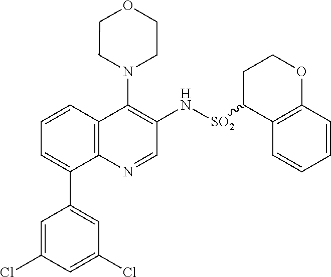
C12=C(C=CC=C1C1=CC(Cl)=CC(Cl)=C1)C(N1CCOCC1)=C(N[SO2]C1C3=C(OCC1)C=CC=C3)C=N2
